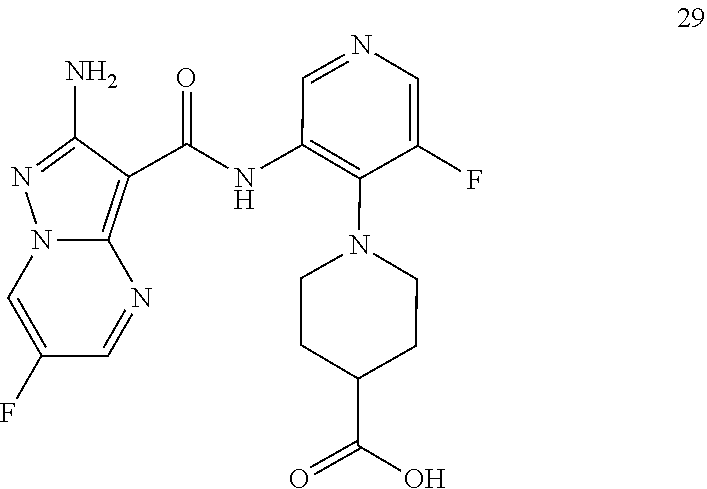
C1(F)=CN2N=C(N)C(C(NC3=C(N4CCC(C(=O)O)CC4)C(F)=CN=C3)=O)=C2N=C1
